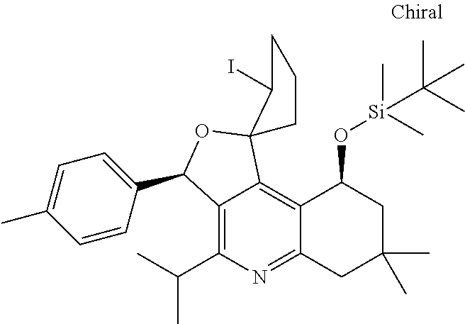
C1(C(C)C)=C2C(=C3C(=N1)CC(C)(C)CC3O[Si](C(C)(C)C)(C)C)C1(OC2C2=CC=C(C)C=C2)CCCC1I
